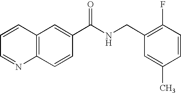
C1=CC=NC2=C1C=C(C(NCC1=C(F)C=CC(C)=C1)=O)C=C2
